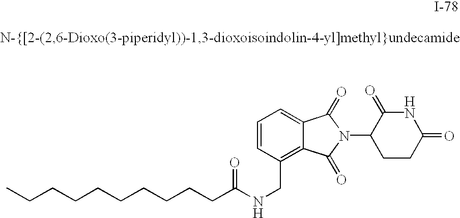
C(NCC1=C2C(=CC=C1)C(=O)N(C1CCC(=O)NC1=O)C2=O)(=O)CCCCCCCCCC
